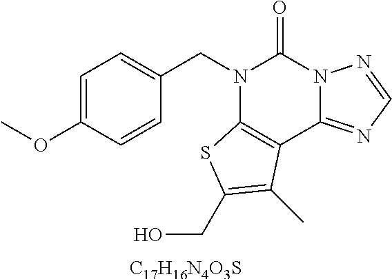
[C17H16N4O3S].C1=C(OC)C=CC(CN2C3=C(C4=NC=NN4C2=O)C(C)=C(CO)S3)=C1
